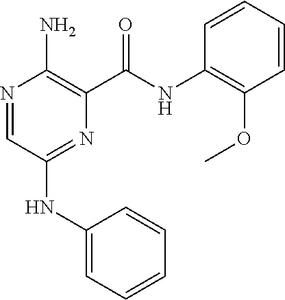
N1=CC(NC2=CC=CC=C2)=NC(C(NC2=C(OC)C=CC=C2)=O)=C1N
